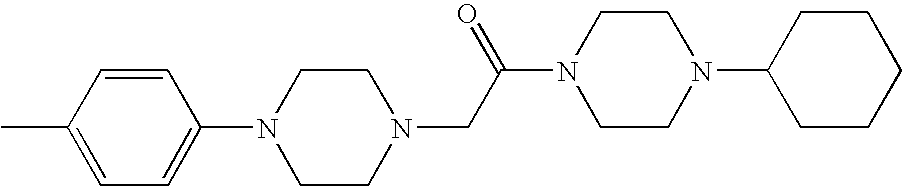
C1=CC(C)=CC=C1N1CCN(CC(N2CCN(C3CCCCC3)CC2)=O)CC1
